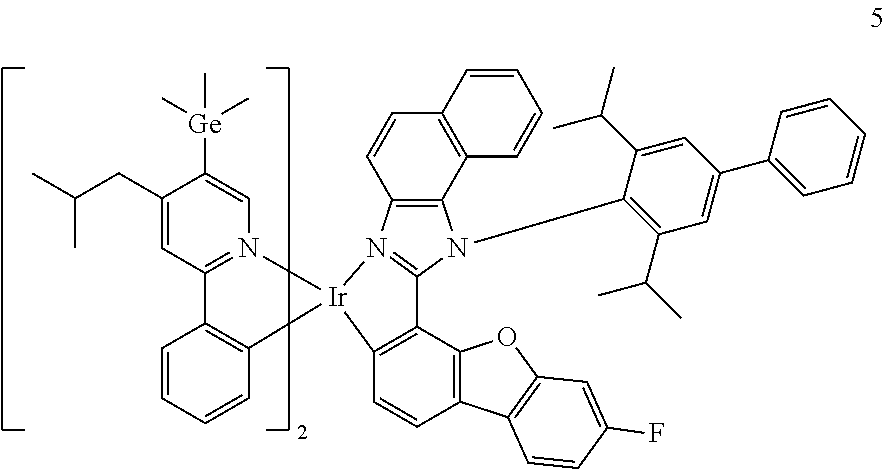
C1=C(CC(C)C)C([Ge](C)(C)C)=CN2=C1C1=C(C=CC=C1)[Ir]21N2=C(N(C3=C(C(C)C)C=C(C4=CC=CC=C4)C=C3C(C)C)C3=C2C=CC2=C3C=CC=C2)C2=C1C=CC1=C2OC2=C1C=CC(F)=C2
